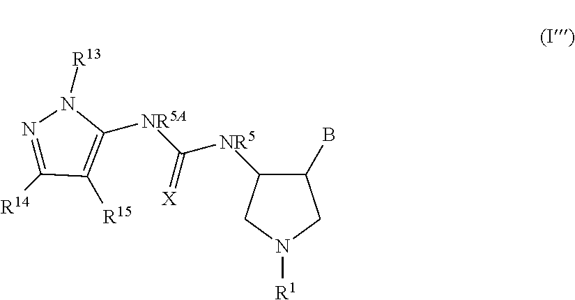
C1(B)C([NR5]C(=[X])[NR5A]C2=C([R15])C([R14])=NN2[R13])CN([R1])C1
